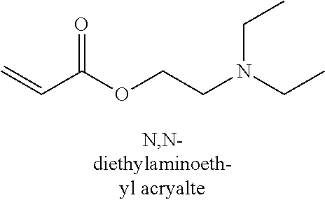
C=CC(OCCN(CC)CC)=O
